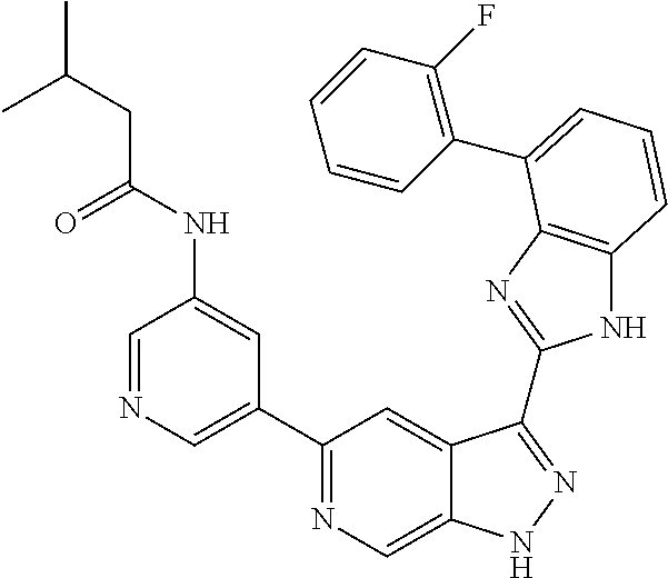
C1=NC=C(C2=NC=C3C(=C2)C(C2=NC4=C(N2)C=CC=C4C2=C(F)C=CC=C2)=NN3)C=C1NC(CC(C)C)=O
